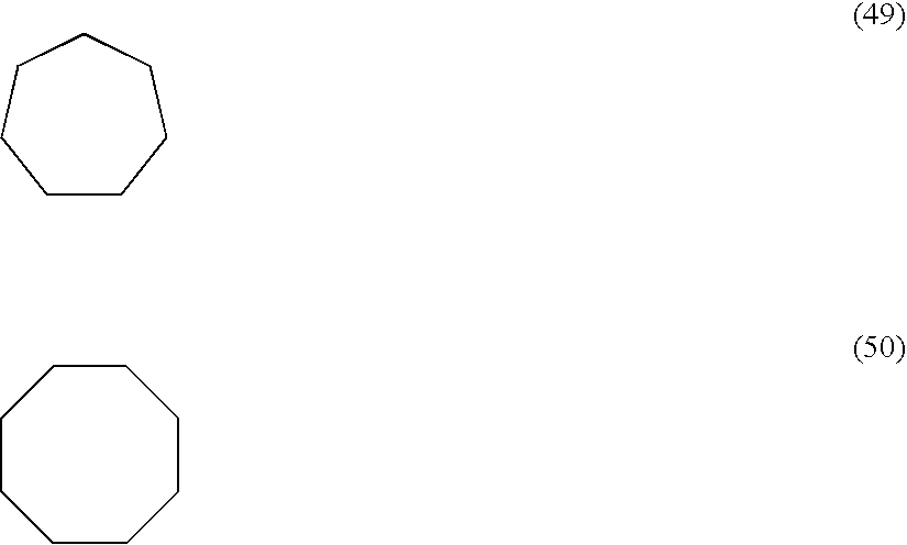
C1CCCCCC1.C1CCCCCCC1
